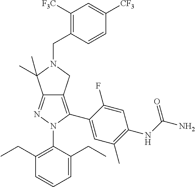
C1(CC)=C(N2C(C3=CC(C)=C(NC(N)=O)C=C3F)=C3C(=N2)C(C)(C)N(CC2=C([F3C])C=C([CF3])C=C2)C3)C(CC)=CC=C1
